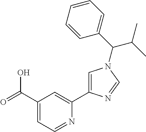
C1(C(=O)O)=CC=NC(C2=CN(C(C3=CC=CC=C3)C(C)C)C=N2)=C1
